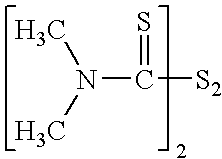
N(C(=S)[S2])(C)C
